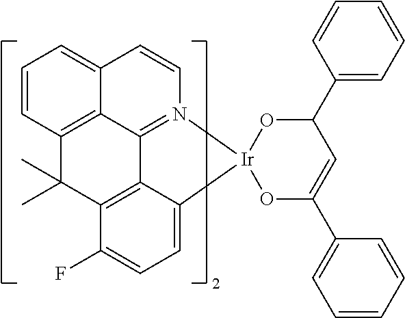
C12=CC=CC3=C1C1=N(C=C2)[Ir]2(C4=CC=C(F)C(=C14)C3(C)C)OC(C1=CC=CC=C1)=CC(C1=CC=CC=C1)O2
